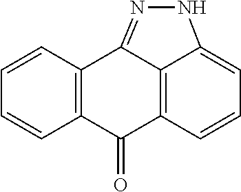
C12=C(C=CC=C1)C1=NNC3=CC=CC(=C13)C2=O
